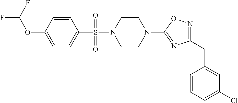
N1=C(CC2=CC(Cl)=CC=C2)N=C(N2CCN(S(=O)(C3=CC=C(OC(F)F)C=C3)=O)CC2)O1
